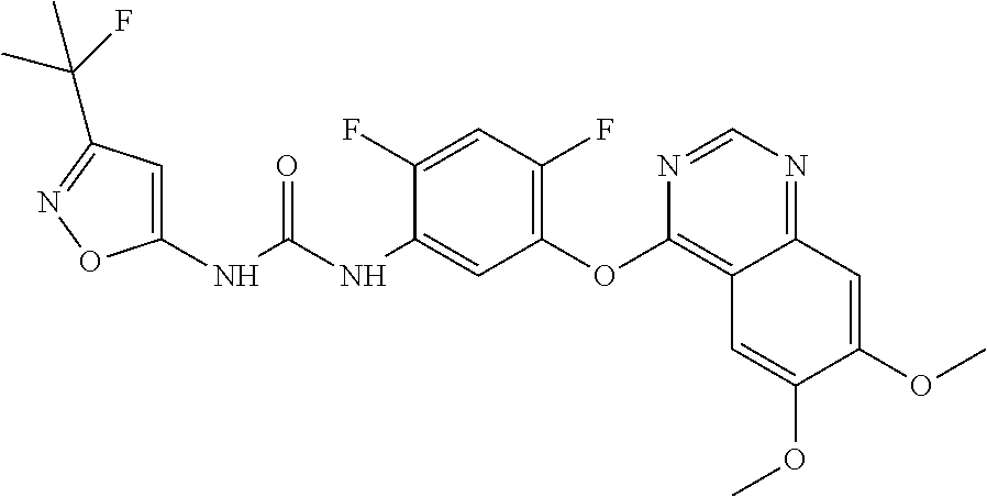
C1(NC(NC2=CC(OC3=C4C(=NC=N3)C=C(OC)C(OC)=C4)=C(F)C=C2F)=O)=CC(C(F)(C)C)=NO1
